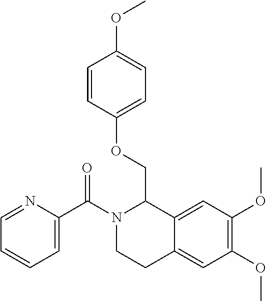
C1=NC(C(N2CCC3=CC(OC)=C(OC)C=C3C2COC2=CC=C(OC)C=C2)=O)=CC=C1
